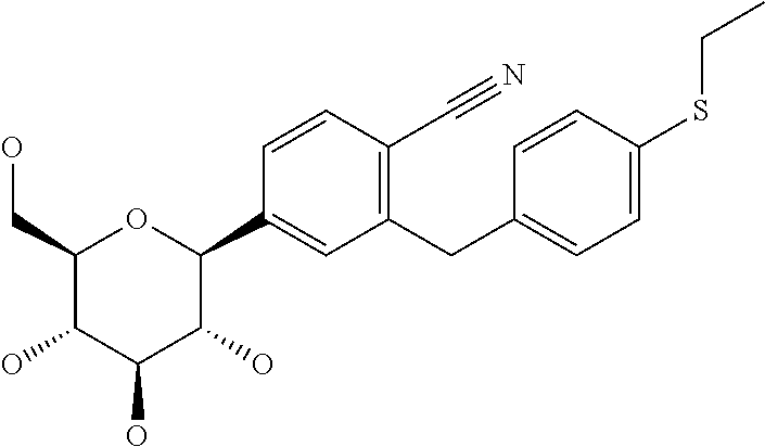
C1(CO)C(O)C(O)C(O)C(C2=CC(CC3=CC=C(SCC)C=C3)=C(C#N)C=C2)O1
